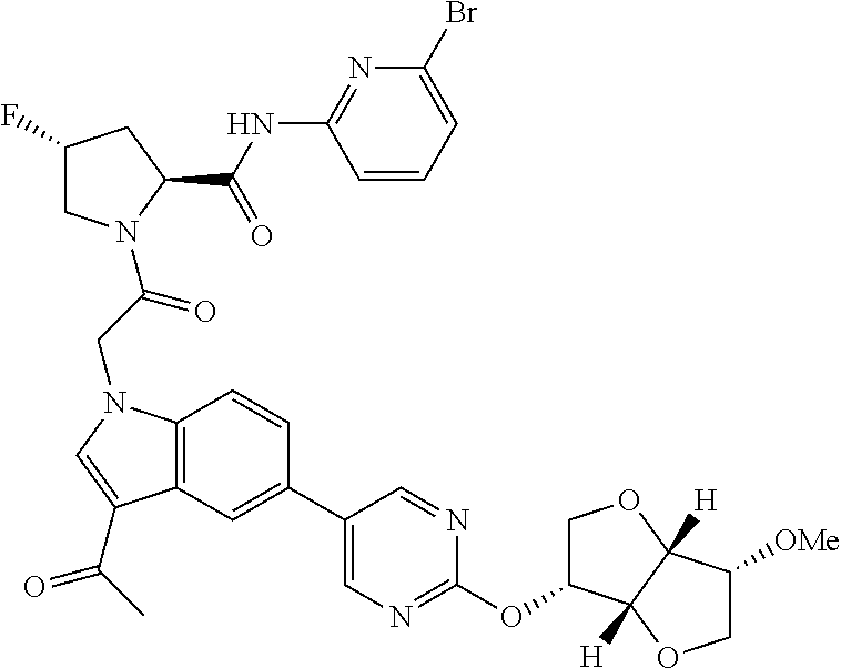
C1(Br)=CC=CC(NC(C2CC(F)CN2C(CN2C3=C(C(C(C)=O)=C2)C=C(C2=CN=C(OC4COC5([H])C4([H])OCC5[OMe])N=C2)C=C3)=O)=O)=N1
